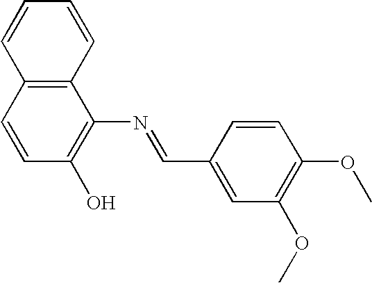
C1=CC(O)=C(N=CC2=CC(OC)=C(OC)C=C2)C2=C1C=CC=C2
